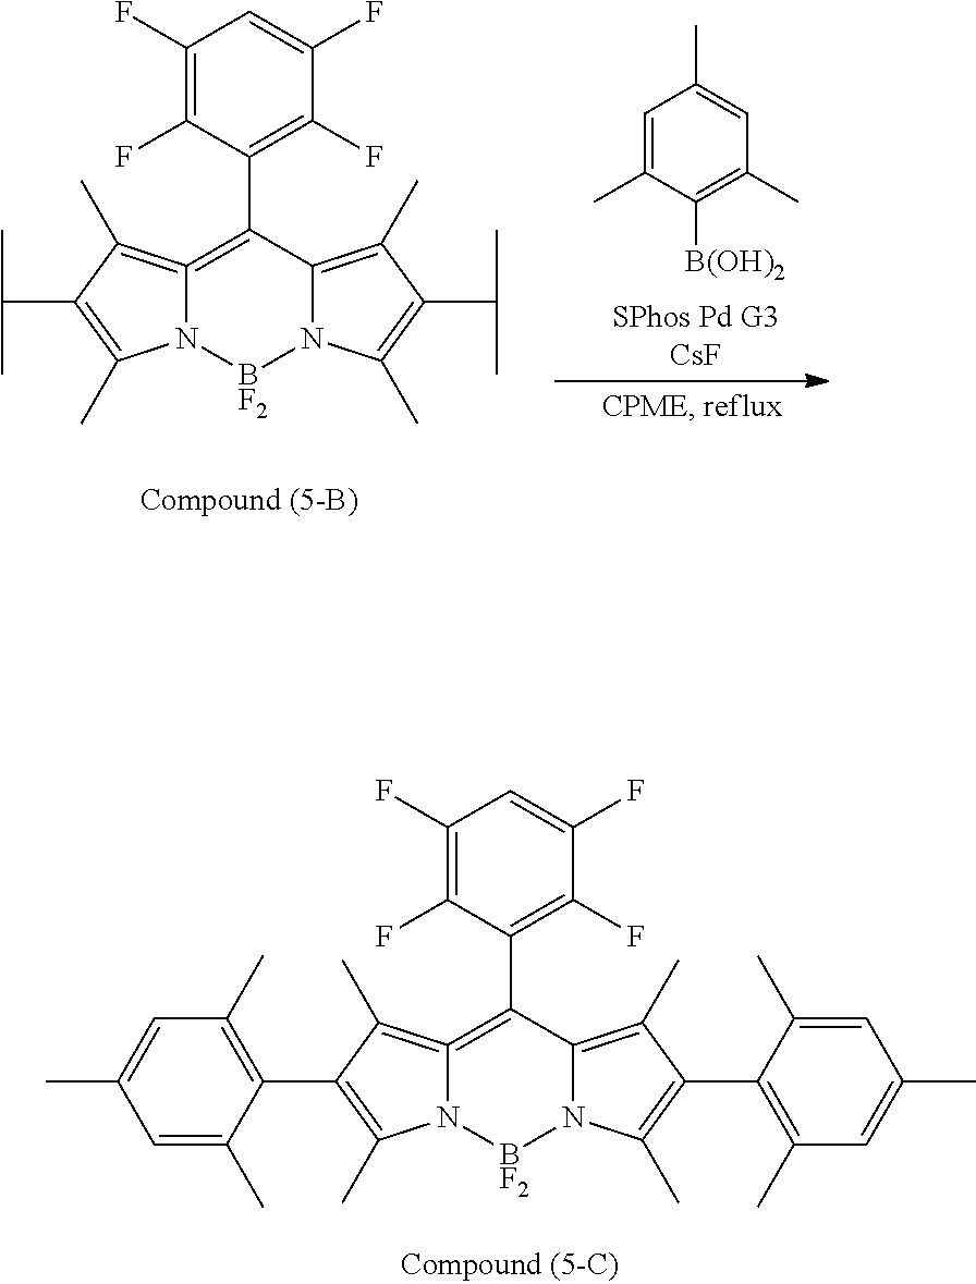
C12=C(C3=C(F)C(F)=CC(F)=C3F)C3=C(C)C(C4=C(C)C=C(C)C=C4C)=C(C)N3[BF2]N1C(C)=C(C1=C(C)C=C(C)C=C1C)C=2C.C1=C(C)C([B(OH)2])=C(C)C=C1C.C12=C(C3=C(F)C(F)=CC(F)=C3F)C3=C(C)C(C(C)C)=C(C)N3[BF2]N1C(C)=C(C(C)C)C=2C
